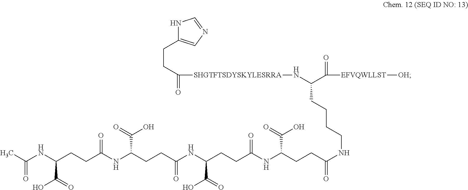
N1C(CCC([SHGTFTSDYSKYLESRRA]NC(C(=O)[EFVQWLLST][OH])CCCCNC(CCC(NC(CCC(NC(CCC(NC(CCC(NC(C)=O)C(=O)O)=O)C(=O)O)=O)C(=O)O)=O)C(=O)O)=O)=O)=CN=C1
